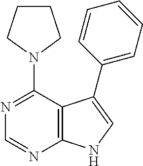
N1(C2=NC=NC3=C2C(C2=CC=CC=C2)=CN3)CCCC1
